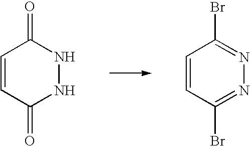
C1=CC(=O)NNC1=O.C1=CC(Br)=NN=C1Br
